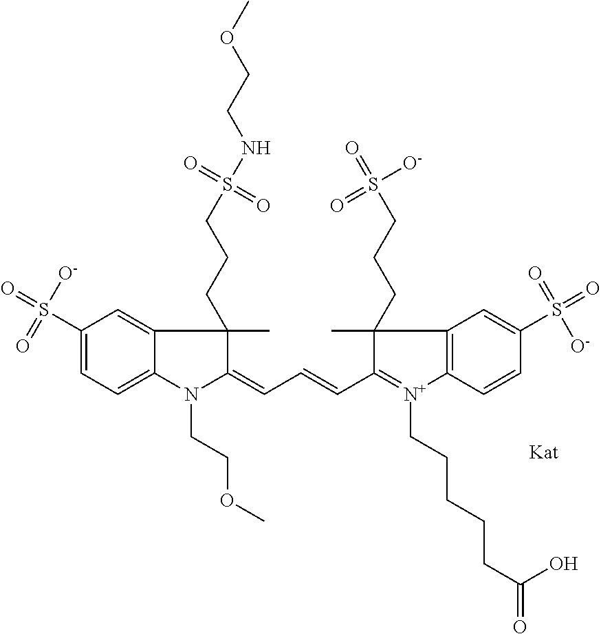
C1(=CC=CC2=[N+](CCCCCC(=O)O)C3=C(C=C(S(=O)(=O)[O-])C=C3)C2(CCCS(=O)([O-])=O)C)N(CCOC)C2=CC=C(S(=O)([O-])=O)C=C2C1(C)CCCS(NCCOC)(=O)=O
